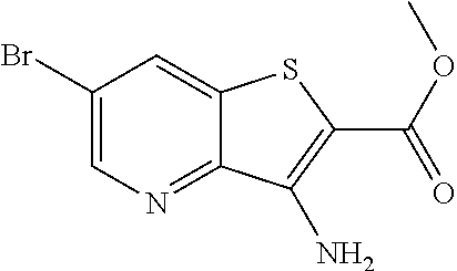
C1(Br)=CN=C2C(=C1)SC(C(OC)=O)=C2N
